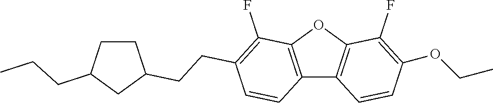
C12=C(OC3=C1C=CC(OCC)=C3F)C(F)=C(CCC1CCC(CCC)C1)C=C2
